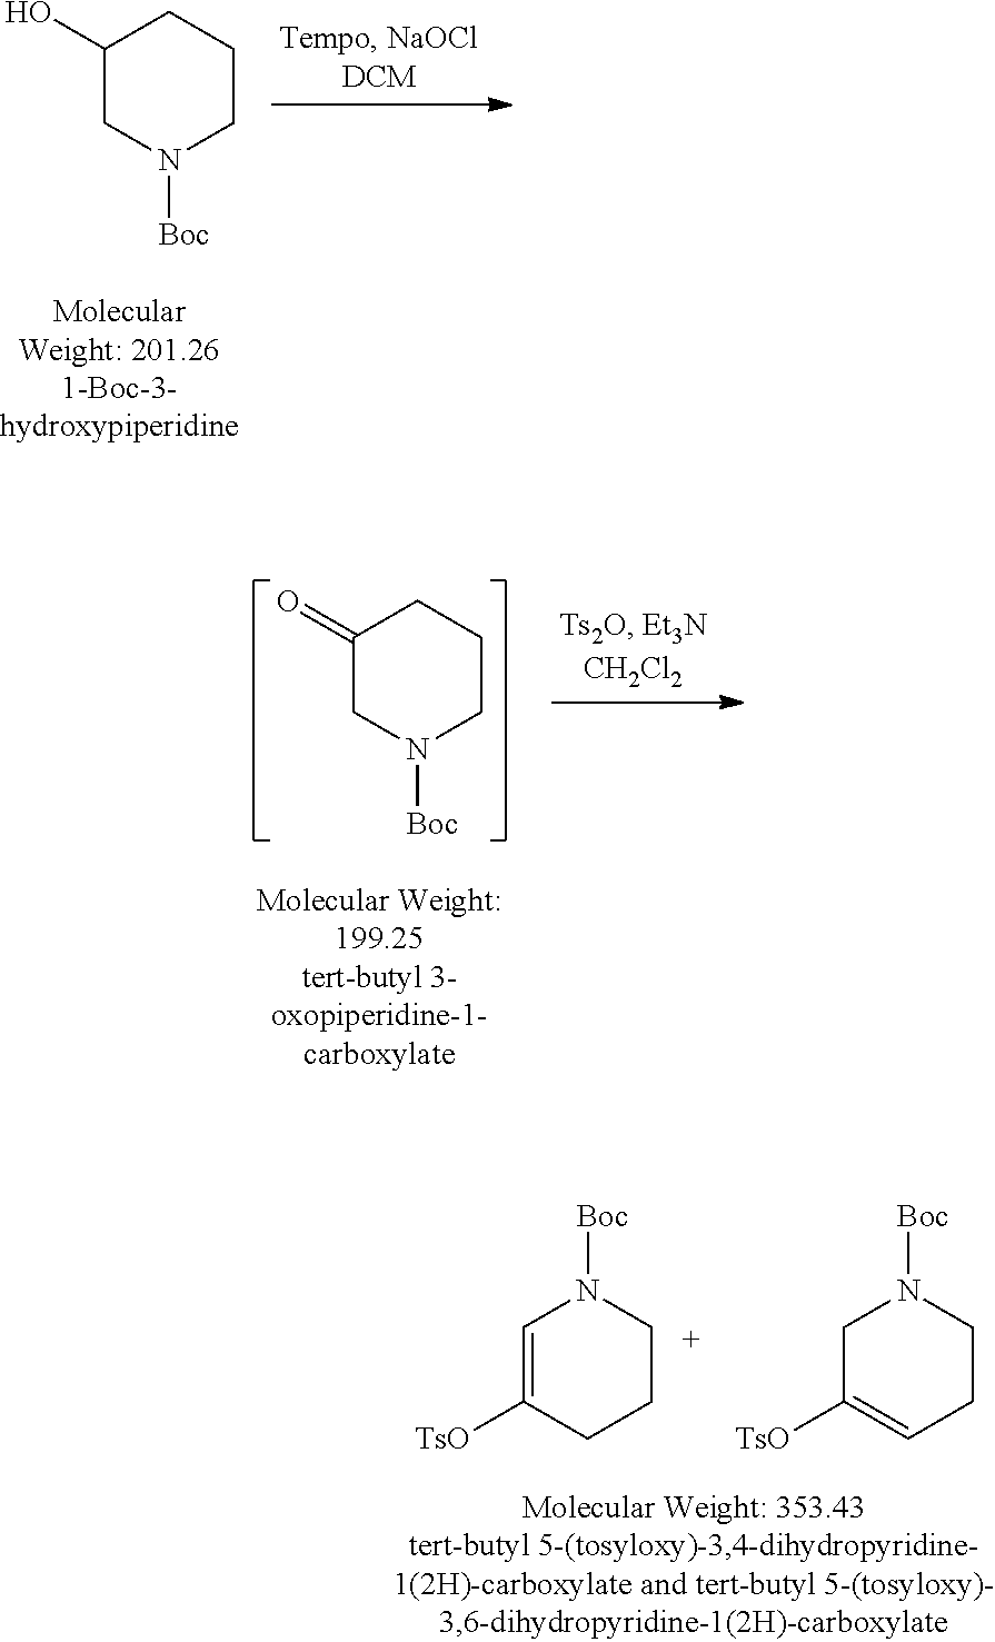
C1(O)CN([Boc])CCC1.C1(=O)CN([Boc])CCC1.C1=C([TsO])CCCN1[Boc].C1C([TsO])=CCCN1[Boc]
